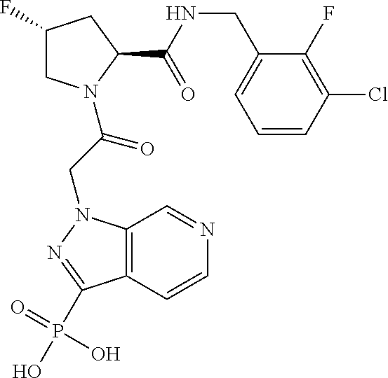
C1(F)CN(C(CN2C3=C(C=CN=C3)C(P(O)(=O)O)=N2)=O)C(C(NCC2=CC=CC(Cl)=C2F)=O)C1
